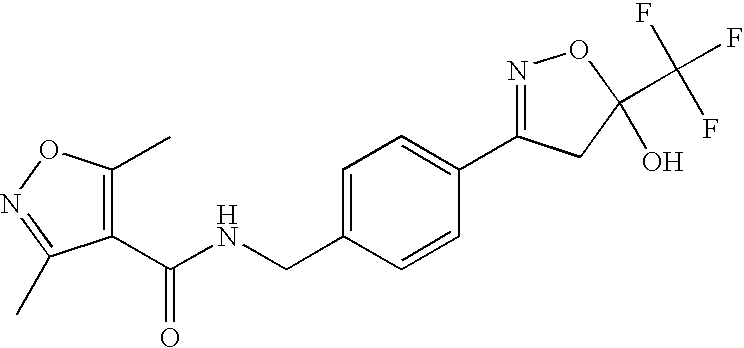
C1(C(NCC2=CC=C(C3=NOC(C(F)(F)F)(O)C3)C=C2)=O)=C(C)ON=C1C
